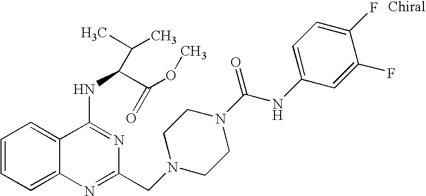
C1=CC=C2C(=C1)C(NC(C(OC)=O)C(C)C)=NC(CN1CCN(C(NC3=CC=C(F)C(F)=C3)=O)CC1)=N2
